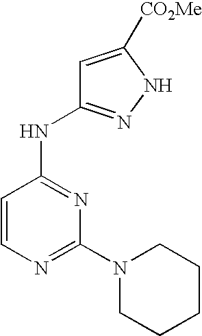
N1=C(N2CCCCC2)N=C(NC2=NNC([CO2Me])=C2)C=C1
